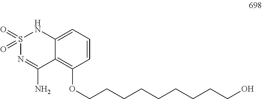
C1=CC=C2C(=C1OCCCCCCCCCO)C(N)=NS(=O)(=O)N2
